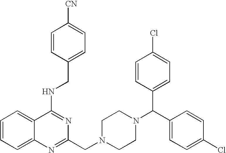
C1(NCC2=CC=C([CN])C=C2)=NC(CN2CCN(C(C3=CC=C(Cl)C=C3)C3=CC=C(Cl)C=C3)CC2)=NC2=CC=CC=C12
